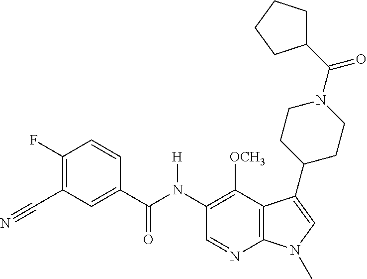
C1(F)=C(C#N)C=C(C(N(C2=C([OCH3])C3=C(N=C2)N(C)C=C3C2CCN(C(C3CCCC3)=O)CC2)[H])=O)C=C1
